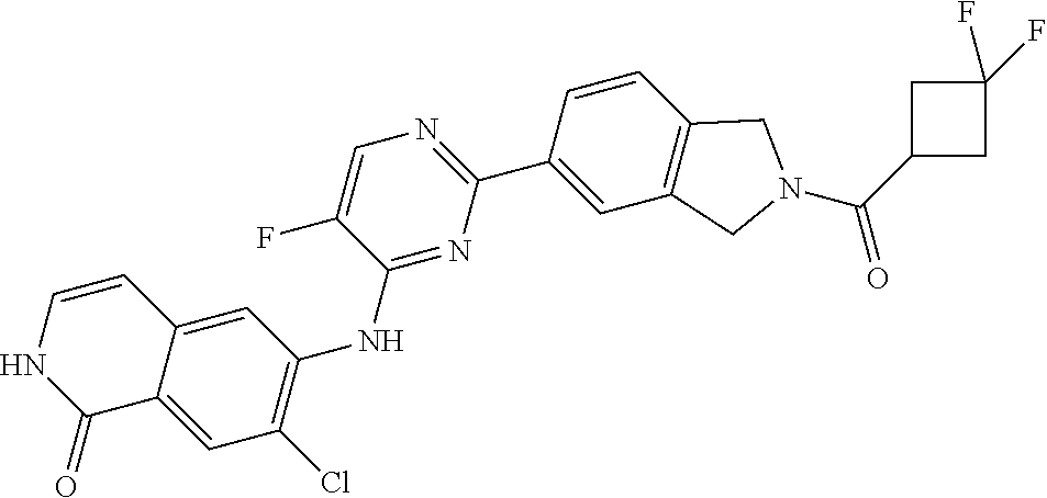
C1(C(N2CC3=C(C2)C=C(C2=NC=C(F)C(NC4=C(Cl)C=C5C(=C4)C=CNC5=O)=N2)C=C3)=O)CC(F)(F)C1
